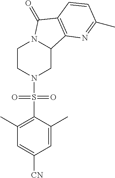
C1CN(S(C2=C(C)C=C([CN])C=C2C)(=O)=O)CC2N1C(=O)C1=C2N=C(C)C=C1
